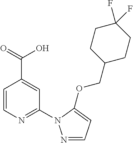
C(C1=CC(N2N=CC=C2OCC2CCC(F)(F)CC2)=NC=C1)(=O)O
